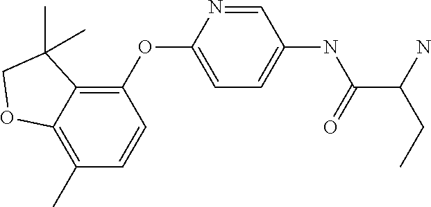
C12=C(C)C=CC(OC3=CC=C(NC(C(N)CC)=O)C=N3)=C1C(C)(C)CO2
